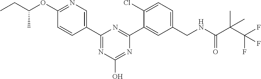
C1(C2=CN=C(OC(CC)C)C=C2)=NC(O)=NC(C2=CC(CNC(C(C(F)(F)F)(C)C)=O)=CC=C2Cl)=N1
